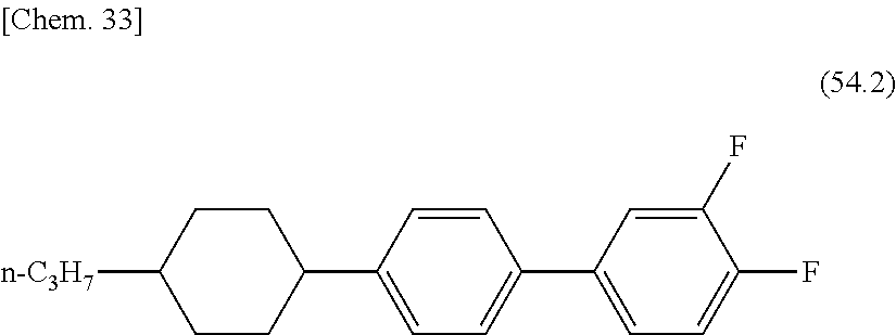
C1CC(C2=CC=C(C3=CC=C(F)C(F)=C3)C=C2)CCC1[n-C3H7]
